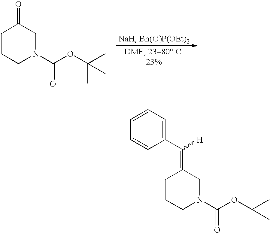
C1CCN(C(OC(C)(C)C)=O)CC1=C([H])C1=CC=CC=C1.C1CCN(C(OC(C)(C)C)=O)CC1=O
